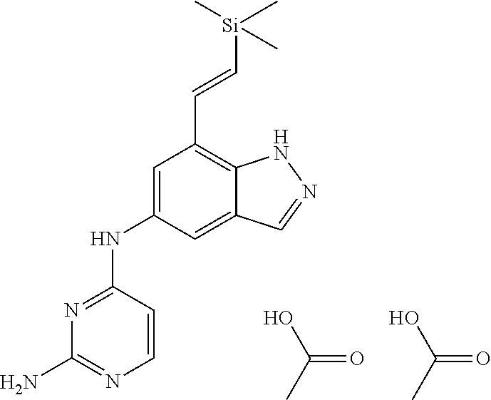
N1=C(NC2=CC(C=C[Si](C)(C)C)=C3C(=C2)C=NN3)C=CN=C1N.OC(C)=O.OC(C)=O
